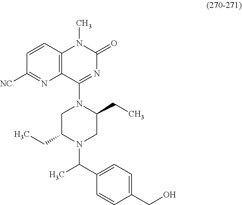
C1(C(C)N2C(CC)CN(C3=NC(=O)N(C)C4=C3N=C([NC])C=C4)C(CC)C2)=CC=C(CO)C=C1
